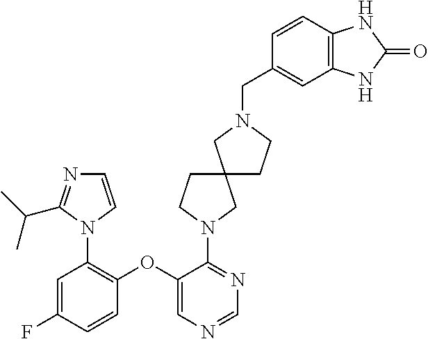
C1(N2CCC3(C2)CCN(CC2=CC4=C(C=C2)NC(=O)N4)C3)=NC=NC=C1OC1=C(N2C(C(C)C)=NC=C2)C=C(F)C=C1
